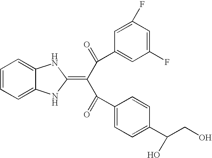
C1=CC=C2C(=C1)NC(=C(C(=O)C1=CC(F)=CC(F)=C1)C(=O)C1=CC=C(C(CO)O)C=C1)N2
